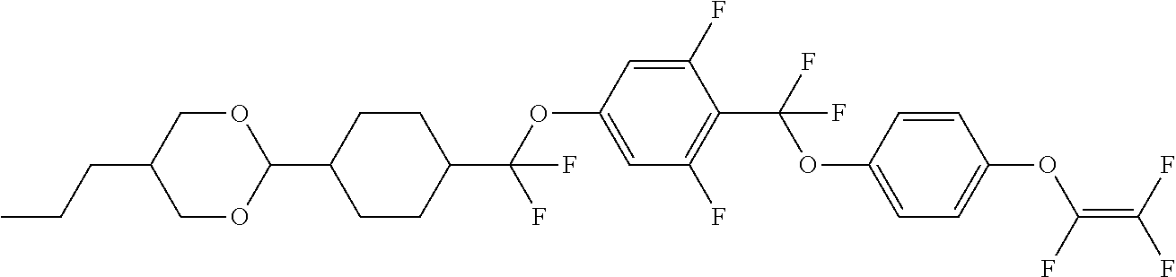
C1(OC(C2CCC(C3OCC(CCC)CO3)CC2)(F)F)=CC(F)=C(C(F)(OC2=CC=C(OC(=C(F)F)F)C=C2)F)C(F)=C1
